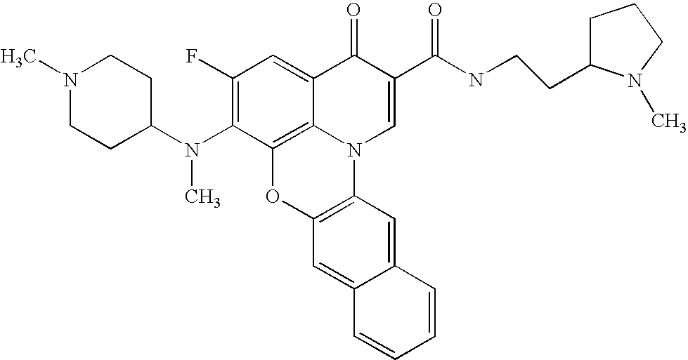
C1(F)=C(N(C2CCN(C)CC2)C)C2=C3C(=C1)C(=O)C(C(NCCC1CCCN1C)=O)=CN3C1=C(O2)C=C2C(=C1)C=CC=C2
